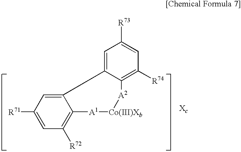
C12=CC([R71])=CC([R72])=C1[A1][Co(III)Xb][A2]C1=C([R74])C=C([R73])C=C21
